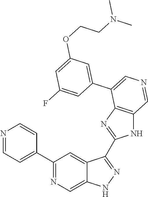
C1(C2=CC=NC=C2)=NC=C2C(=C1)C(C1=NC3=C(N1)C=NC=C3C1=CC(OCCN(C)C)=CC(F)=C1)=NN2
